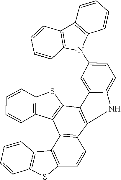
C12=C(C3=C(S1)C1=C(NC4=CC=C(N5C6=C(C7=C5C=CC=C7)C=CC=C6)C=C14)C1=C3C3=C(C=C1)SC1=C3C=CC=C1)C=CC=C2
